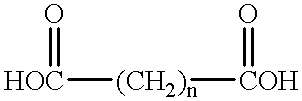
[HOC]([(CH2)n][COH]=O)=O
